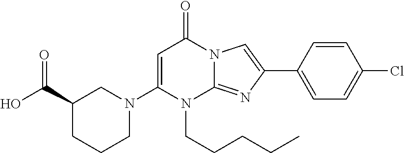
N1(C2=CC(=O)N3C(=NC(C4=CC=C(Cl)C=C4)=C3)N2CCCCC)CC(C(O)=O)CCC1
